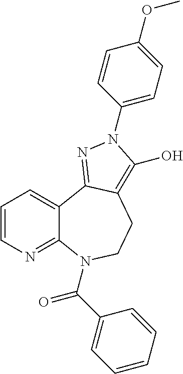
C1=CN=C2C(=C1)C1=NN(C3=CC=C(OC)C=C3)C(O)=C1CCN2C(=O)C1=CC=CC=C1
